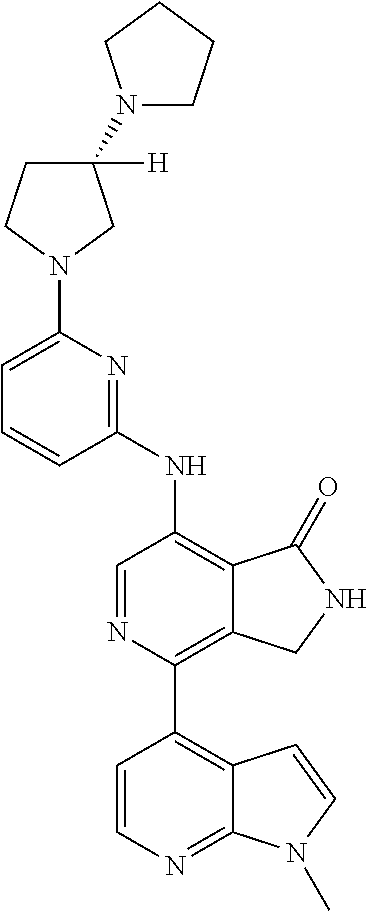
C1CC(N2CCCC2)([H])CN1C1=CC=CC(NC2=C3C(=C(C4=C5C(=NC=C4)N(C)C=C5)N=C2)CNC3=O)=N1
